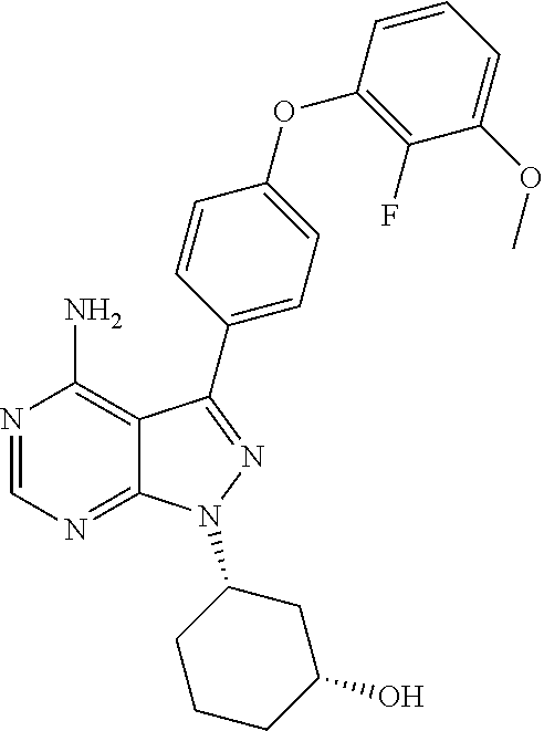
C12=C(N)N=CN=C1N(C1CCCC(O)C1)N=C2C1=CC=C(OC2=C(F)C(OC)=CC=C2)C=C1
